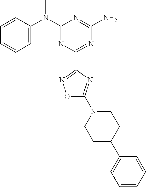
C1=CC(N(C2=NC(C3=NOC(N4CCC(C5=CC=CC=C5)CC4)=N3)=NC(N)=N2)C)=CC=C1
